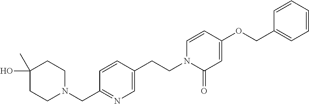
C1(O)(C)CCN(CC2=NC=C(CCN3C(=O)C=C(OCC4=CC=CC=C4)C=C3)C=C2)CC1
